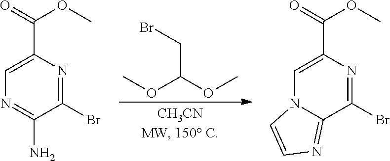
COC(OC)CBr.C1(Br)=NC(C(=O)OC)=CN=C1N.C1(Br)=NC(C(=O)OC)=CN2C1=NC=C2
